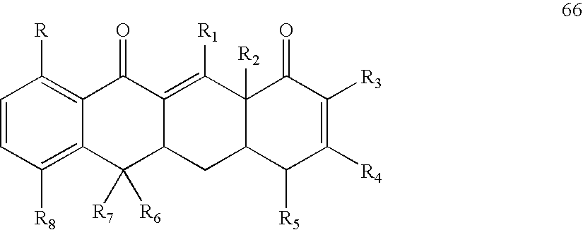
C1=CC([R8])=C2C(=C1[R])C(=O)C1=C([R1])C3([R2])C(CC1C2([R7])[R6])C([R5])C([R4])=C([R3])C3=O
